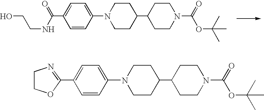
C1CN(C(=O)OC(C)(C)C)CCC1C1CCN(C2=CC=C(C(NCCO)=O)C=C2)CC1.C1CN(C(=O)OC(C)(C)C)CCC1C1CCN(C2=CC=C(C3=NCCO3)C=C2)CC1
